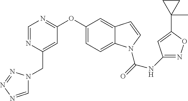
C1=NC(CN2C=NN=N2)=CC(OC2=CC=C3C(=C2)C=CN3C(=O)NC2=NOC(C3(C)CC3)=C2)=N1
